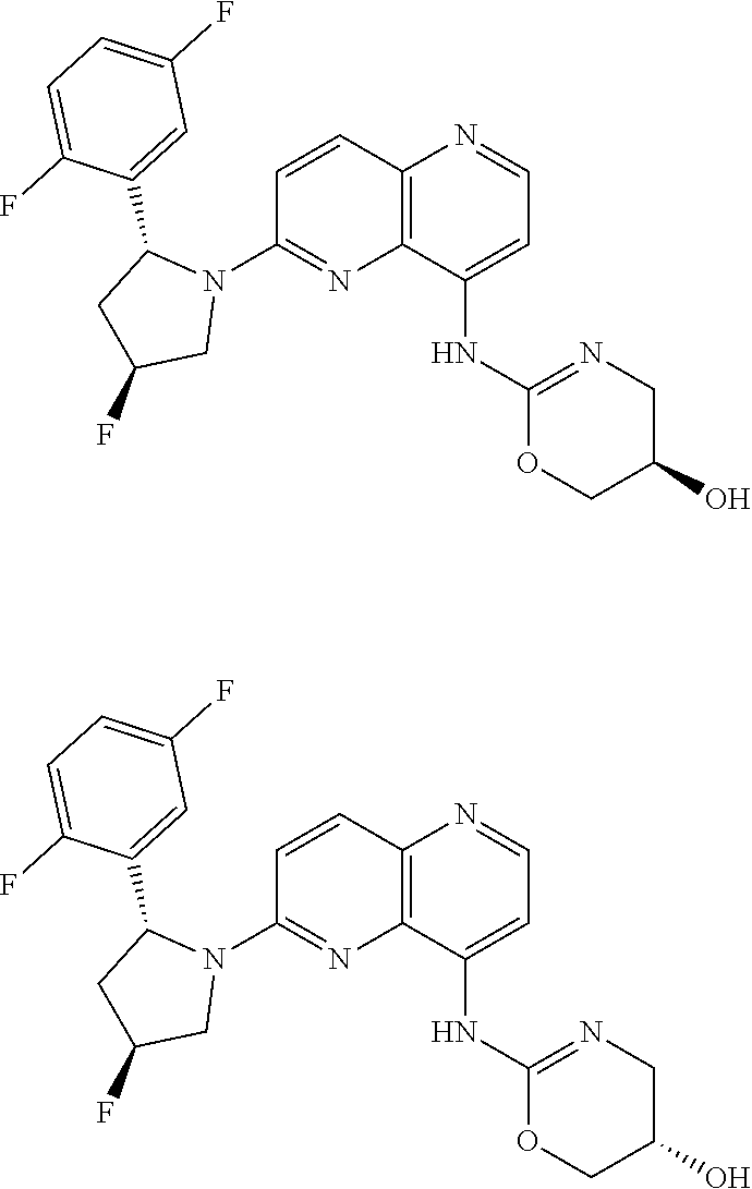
C1=CC2=C(N=C1N1C(C3=CC(F)=CC=C3F)CC(F)C1)C(NC1=NCC(O)CO1)=CC=N2.C1=CC2=C(N=C1N1C(C3=CC(F)=CC=C3F)CC(F)C1)C(NC1=NCC(O)CO1)=CC=N2
